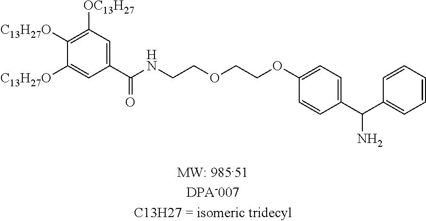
O(CCOC1=CC=C(C(N)C2=CC=CC=C2)C=C1)CCNC(C1=CC([OC13H27])=C([C13H27O])C([C13H27O])=C1)=O
